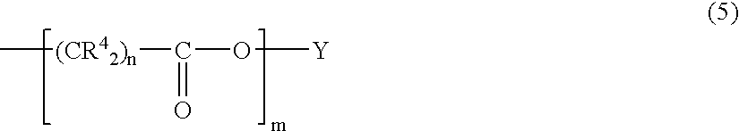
C[(CR42)n]C(O[Y])=O
